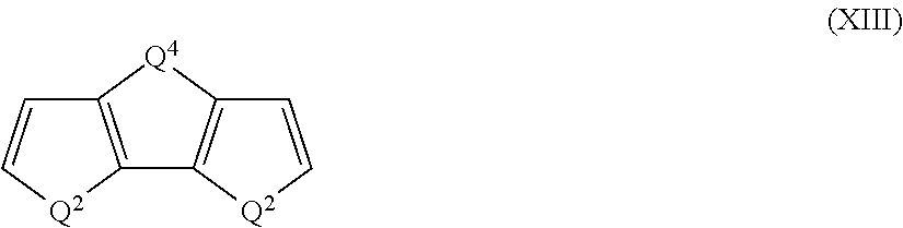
C12=C([Q2]C=C1)C1=C([Q4]2)C=C[Q2]1
